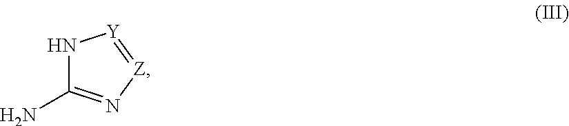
N1C(N)=N[Z]=[Y]1
